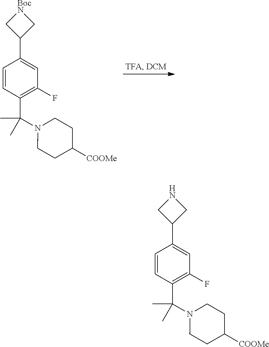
C1=CC(C(C)(N2CCC([COOMe])CC2)C)=C(F)C=C1C1C[BocN]C1.C1=CC(C(C)(N2CCC([COOMe])CC2)C)=C(F)C=C1C1CNC1
